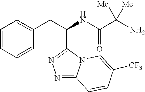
N1=C2N(C(C(CC3=CC=CC=C3)NC(C(N)([Me])[Me])=O)=N1)C=C([CF3])C=C2
